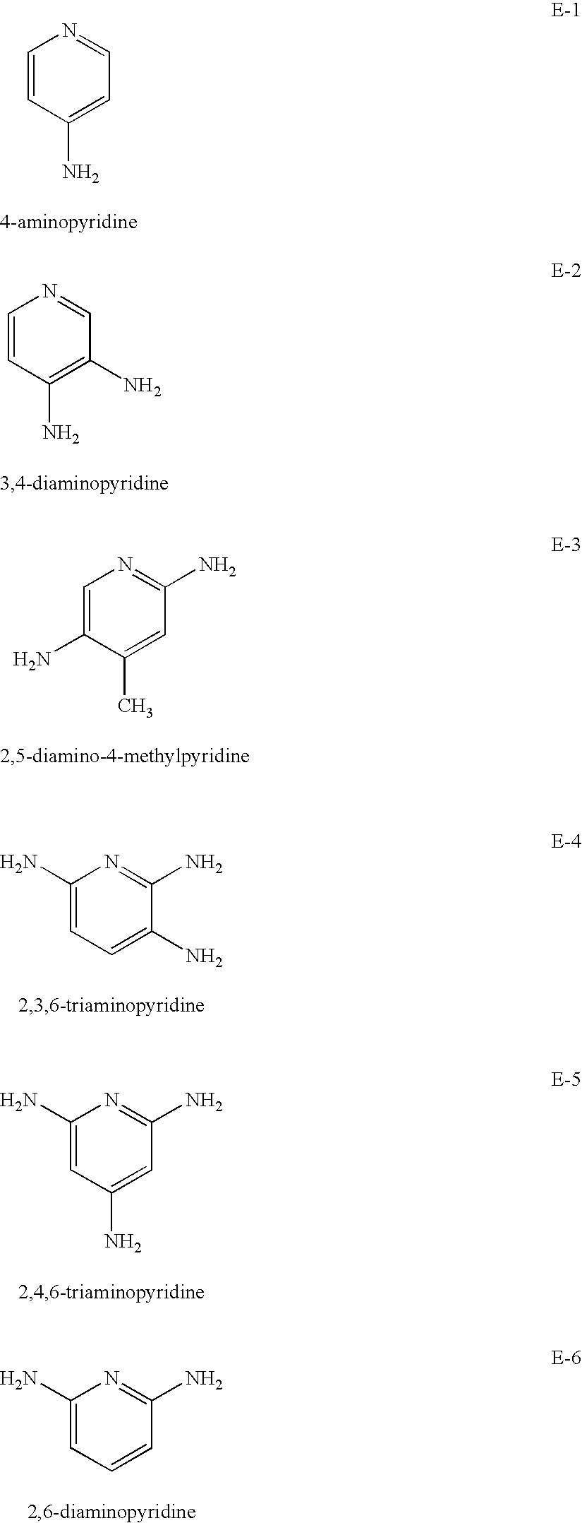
C1=CC(N)=CC=N1.C1=CC(N)=C(N)C=N1.C1=C(N)C(C)=CC(N)=N1.C1(N)=CC=C(N)C(N)=N1.C1(N)=CC(N)=CC(N)=N1.C1(N)=CC=CC(N)=N1
